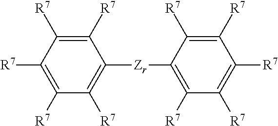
C1([R7])=C([R7])C([R7])=C([R7])C([R7])=C1[Zr]C1=C([R7])C([R7])=C([R7])C([R7])=C1[R7]
